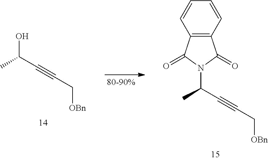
OC(C#CC[OBn])C.N1(C(C#CC[OBn])C)C(=O)C2=C(C1=O)C=CC=C2
